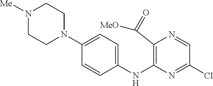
C1(NC2=C(C(=O)[MeO])N=CC(Cl)=N2)=CC=C(N2CCN([Me])CC2)C=C1
